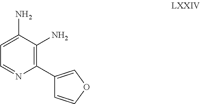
C1=NC(C2=COC=C2)=C(N)C(N)=C1
